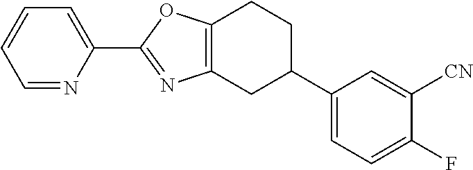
C1=CC=C(C2=NC3=C(O2)CCC(C2=CC=C(F)C([CN])=C2)C3)N=C1
